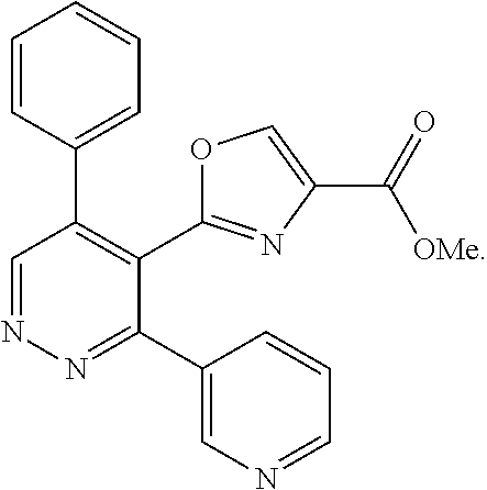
N1=CC(C2=CC=CC=C2)=C(C2=NC(C([OMe])=O)=CO2)C(C2=CN=CC=C2)=N1
